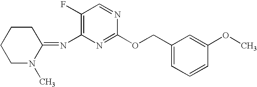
C1(F)=C(N=C2CCCCN2C)N=C(OCC2=CC=CC(OC)=C2)N=C1
